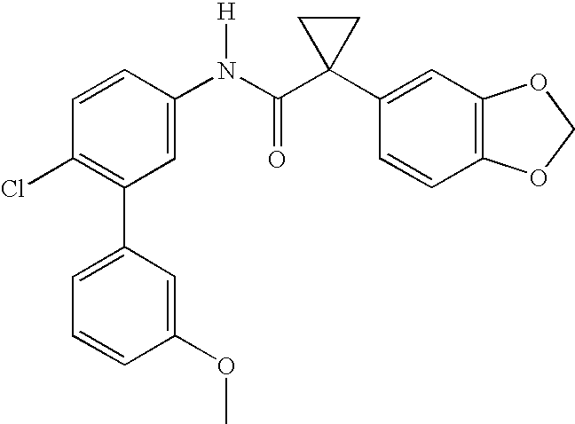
C1=CC(N(C(C2(C3=CC4=C(C=C3)OCO4)CC2)=O)[H])=CC(C2=CC=CC(OC)=C2)=C1Cl
